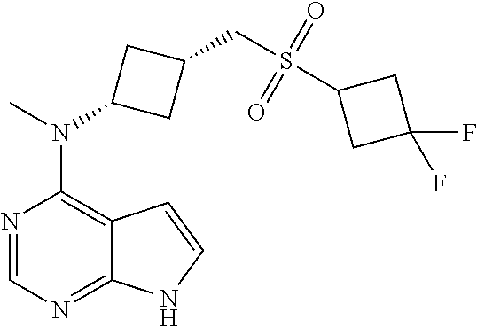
N1=CN=C2C(=C1N(C)C1CC(CS(C3CC(F)(F)C3)(=O)=O)C1)C=CN2
